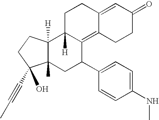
C12(C)C([H])(CCC1(O)C#CC)C1([H])C(=C3C(=CC(=O)CC3)CC1)C(C1=CC=C(NC)C=C1)C2
